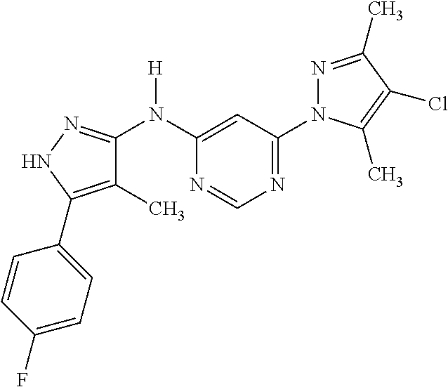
C1(C)=C(C2=CC=C(F)C=C2)NN=C1N(C1=CC(N2N=C(C)C(Cl)=C2C)=NC=N1)[H]
